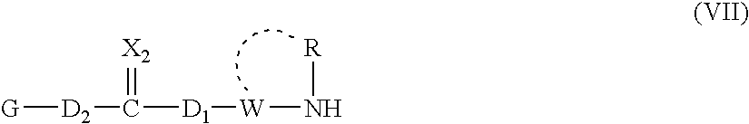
[G][D2]C([D1][W]N[R])=[X2]
